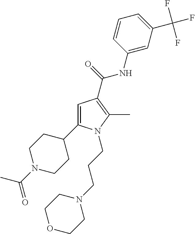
C1=C(C2CCN(C(C)=O)CC2)N(CCCN2CCOCC2)C(C)=C1C(=O)NC1=CC(C(F)(F)F)=CC=C1
